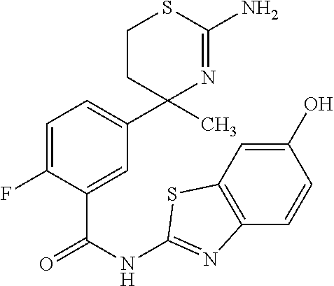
C1=C(F)C(C(NC2=NC3=C(C=C(O)C=C3)S2)=O)=CC(C2(C)N=C(N)SCC2)=C1
